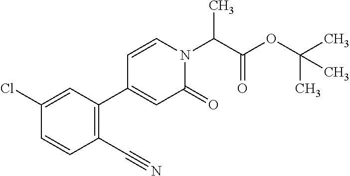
CC(N1C=CC(C2=C(C#N)C=CC(Cl)=C2)=CC1=O)C(OC(C)(C)C)=O
